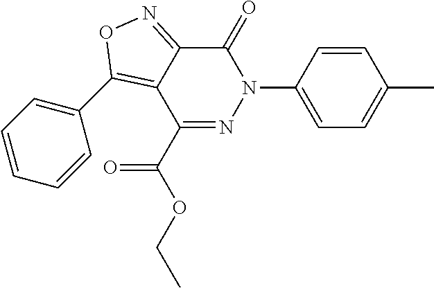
C(C)OC(C1=NN(C2=CC=C(C)C=C2)C(=O)C2=NOC(C3=CC=CC=C3)=C12)=O
